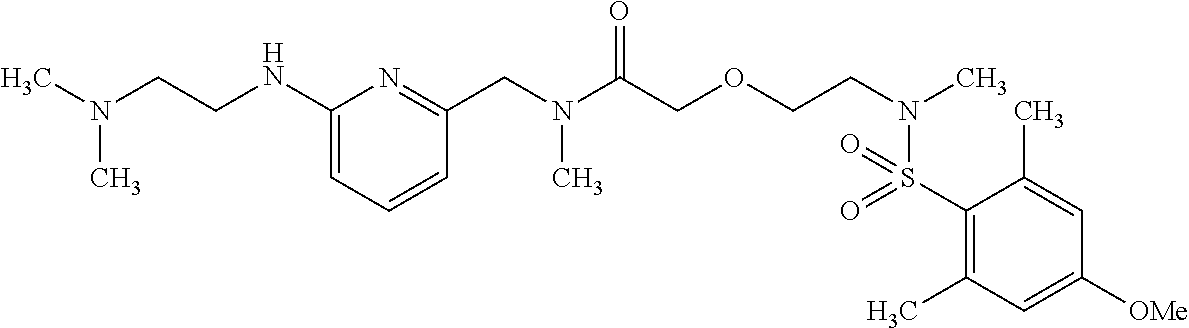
C1(S(N(CCOCC(N(CC2=NC(NCCN(C)C)=CC=C2)C)=O)C)(=O)=O)=C(C)C=C([OMe])C=C1C
